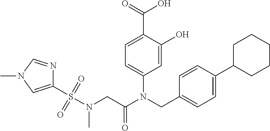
C1=C(O)C(C(=O)O)=CC=C1N(CC1=CC=C(C2CCCCC2)C=C1)C(CN(S(C1=CN(C)C=N1)(=O)=O)C)=O
